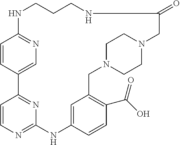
C1=CC2=CN=C1NCCCNC(=O)CN1CCN(CC3=C(C(=O)O)C=CC(=C3)NC3=NC=CC2=N3)CC1
